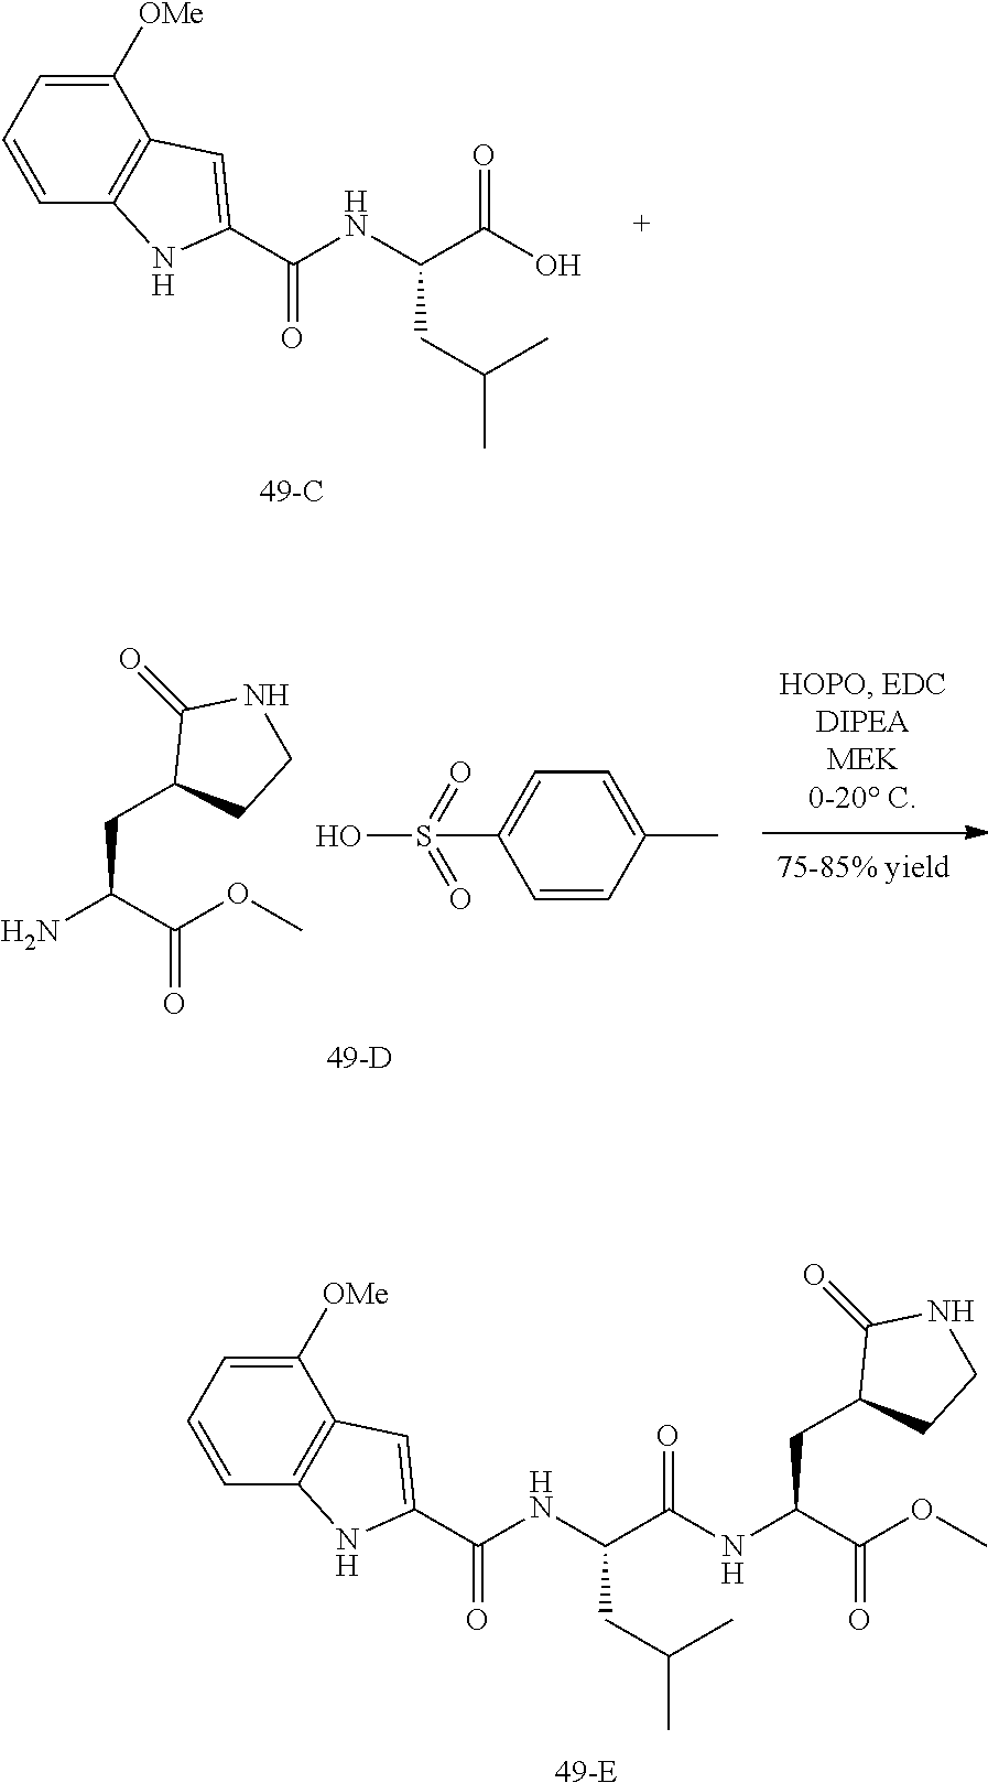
C1([OMe])=CC=CC2=C1C=C(C(NC(C(NC(C(OC)=O)CC1CCNC1=O)=O)CC(C)C)=O)N2.[49-E].C1([OMe])=CC=CC2=C1C=C(C(NC(C(O)=O)CC(C)C)=O)N2.[49-C].NC(C(OC)=O)CC1CCNC1=O.C1=CC(C)=CC=C1S(O)(=O)=O.[49-D]
